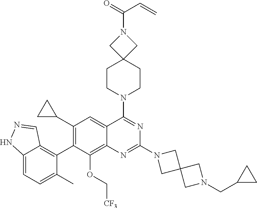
C12=CC=C(C)C(C3=C(C4CC4)C=C4C(=C3OC[CF3])N=C(N3CC5(C3)CN(CC3CC3)C5)N=C4N3CCC4(CC3)CN(C(=O)C=C)C4)=C1C=NN2
